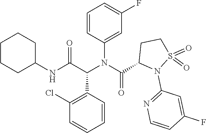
C1=CC(N(C(=O)C2N(C3=NC=CC(F)=C3)S(=O)(=O)CC2)C(C2=C(Cl)C=CC=C2)C(=O)NC2CCCCC2)=CC(F)=C1
